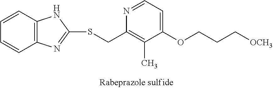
C12=C(C=CC=C1)NC(SCC1=C(C)C(OCCC[OCH3])=CC=N1)=N2
